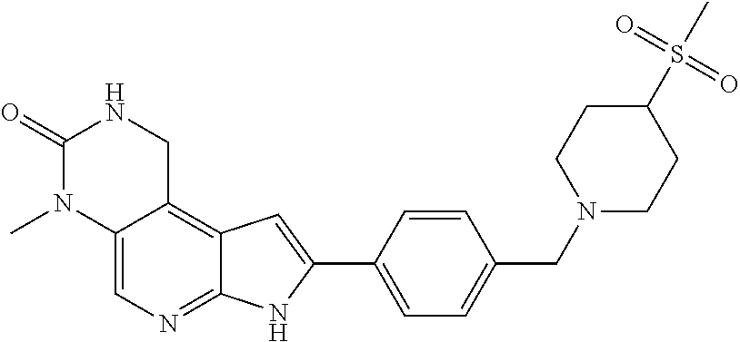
C12=CN=C3C(=C1CNC(=O)N2C)C=C(C1=CC=C(CN2CCC(S(=O)(C)=O)CC2)C=C1)N3
